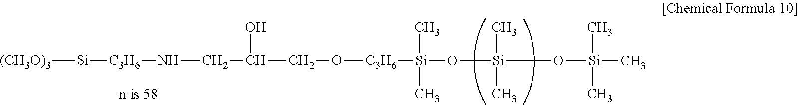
[(CH3O)3][Si][C3H6]NCC(O)CO[C3H6][Si](C)(C)O[Si](C)(C)O[Si](C)(C)C
